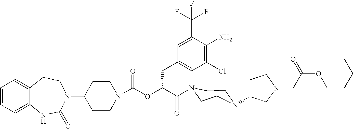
C12=CC=CC=C1NC(=O)N(C1CCN(C(OC(C(=O)N3CCN(C4CCN(CC(OCCCC)=O)C4)CC3)CC3=CC(Cl)=C(N)C(C(F)(F)F)=C3)=O)CC1)CC2
